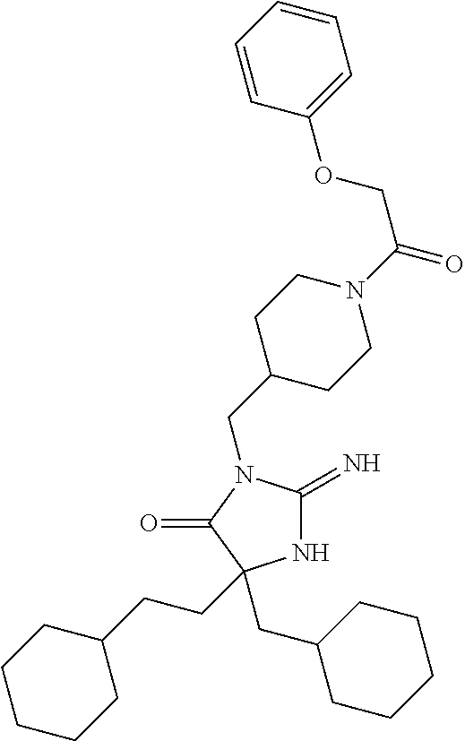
N1C(=N)N(CC2CCN(C(COC3=CC=CC=C3)=O)CC2)C(=O)C1(CC1CCCCC1)CCC1CCCCC1
